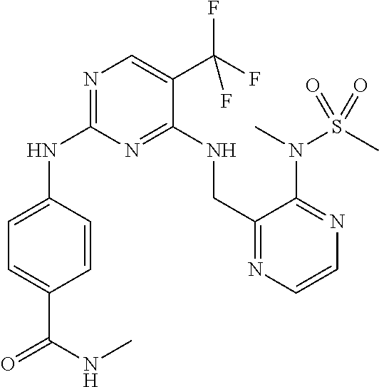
N1=C(NC2=CC=C(C(NC)=O)C=C2)N=C(NCC2=NC=CN=C2N(C)S(C)(=O)=O)C(C(F)(F)F)=C1
